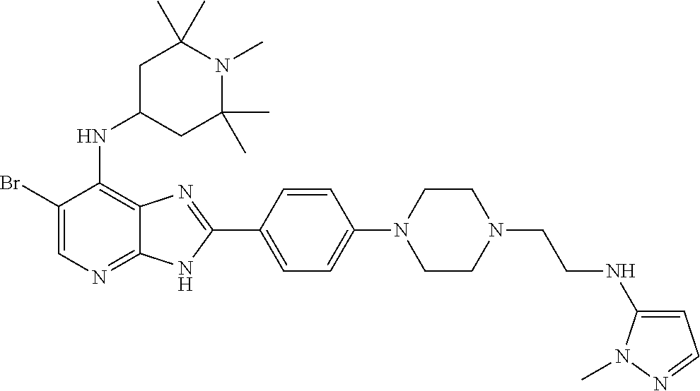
BrC1=CN=C2C(=C1NC1CC(C)(C)N(C)C(C)(C)C1)N=C(C1=CC=C(N3CCN(CCNC4=CC=NN4C)CC3)C=C1)N2
